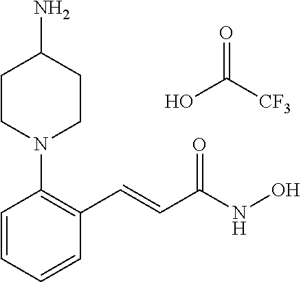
C1=CC=CC(C=CC(NO)=O)=C1N1CCC(N)CC1.OC([CF3])=O
